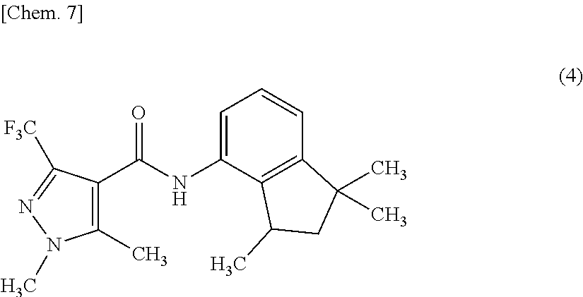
C1(C)=C(C(NC2=CC=CC3=C2C(C)CC3(C)C)=O)C([F3C])=NN1C
